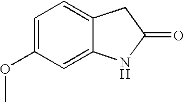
C1=C(OC)C=C2C(=C1)CC(=O)N2
